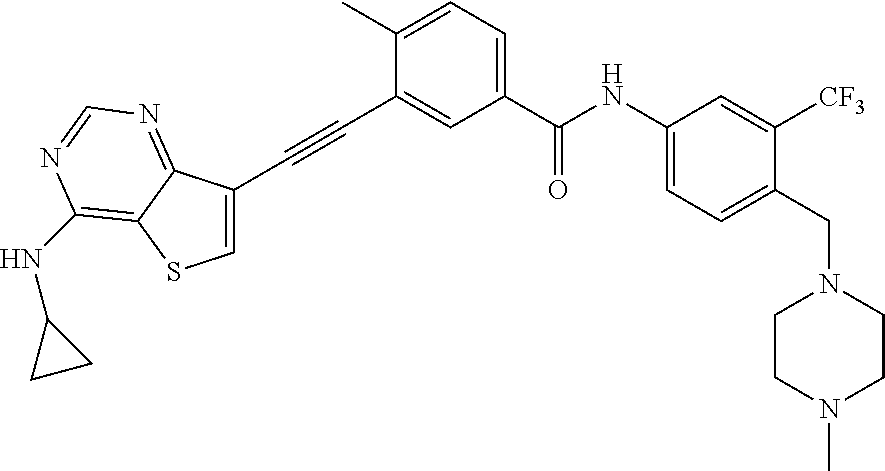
C1=C(C)C(C#CC2=CSC3=C(NC4CC4)N=CN=C23)=CC(C(NC2=CC=C(CN3CCN(C)CC3)C([CF3])=C2)=O)=C1
